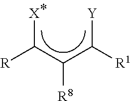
[X]C(C(C([Y])[R1])[R8])[R]
